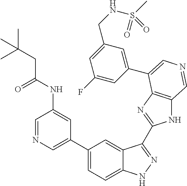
C1(C2=CN=CC(NC(CC(C)(C)C)=O)=C2)=CC=C2C(=C1)C(C1=NC3=C(N1)C=NC=C3C1=CC(CNS(C)(=O)=O)=CC(F)=C1)=NN2
